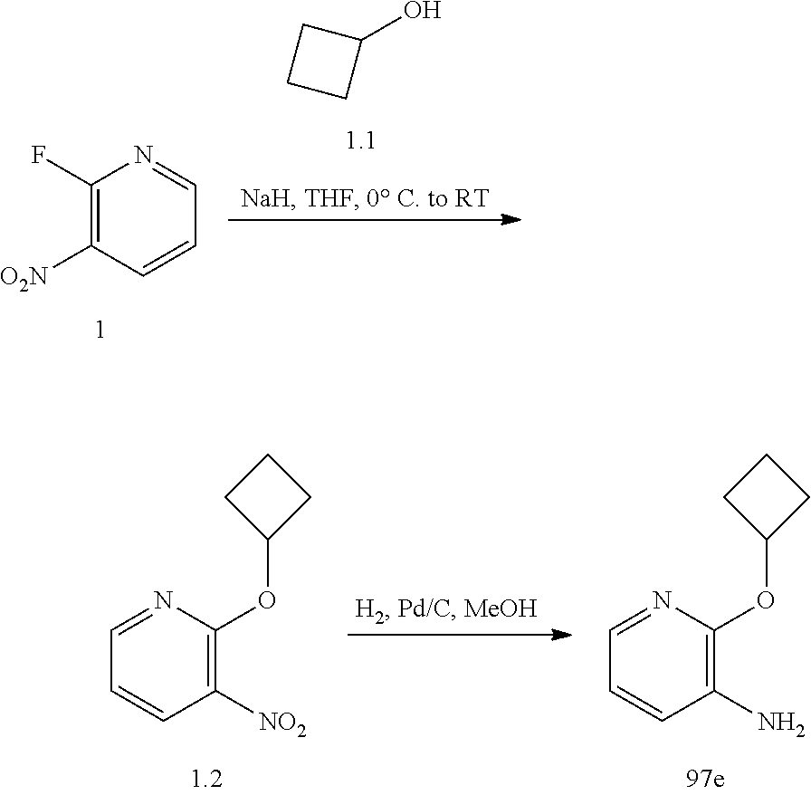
C1(F)=C([O2N])C=CC=N1.C1(O)CCC1.C1=NC(OC2CCC2)=C([NO2])C=C1.C1=NC(OC2CCC2)=C(N)C=C1
